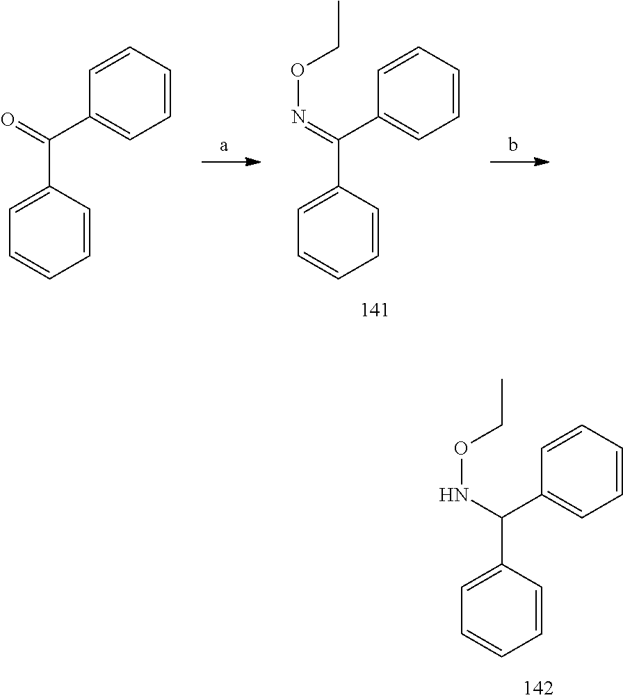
C1=C(C(NOCC)C2=CC=CC=C2)C=CC=C1.C1=C(C(=NOCC)C2=CC=CC=C2)C=CC=C1.C1=C(C(=O)C2=CC=CC=C2)C=CC=C1
